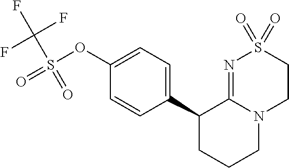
O(C1=CC=C(C2CCCN3C2=NS(=O)(=O)CC3)C=C1)S(=O)(C(F)(F)F)=O
